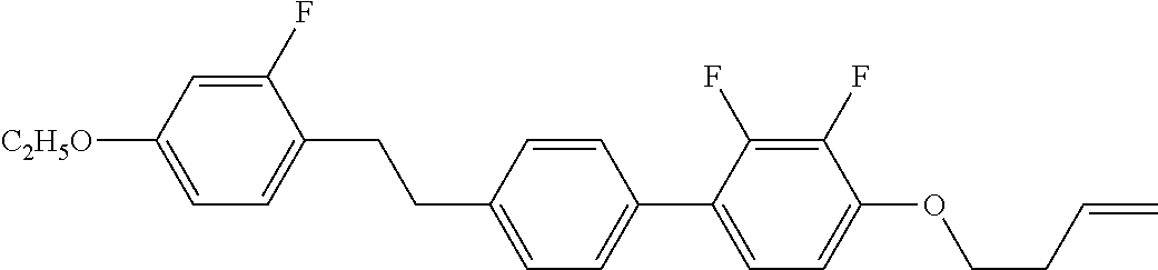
C1(F)=CC([C2H5O])=CC=C1CCC1=CC=C(C2=CC=C(OCCC=C)C(F)=C2F)C=C1
